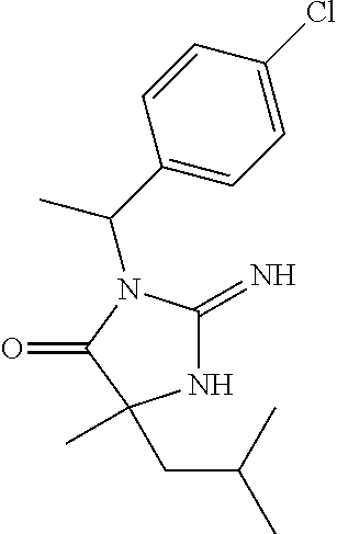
N1C(=N)N(C(C2=CC=C(Cl)C=C2)C)C(=O)C1(C)CC(C)C
